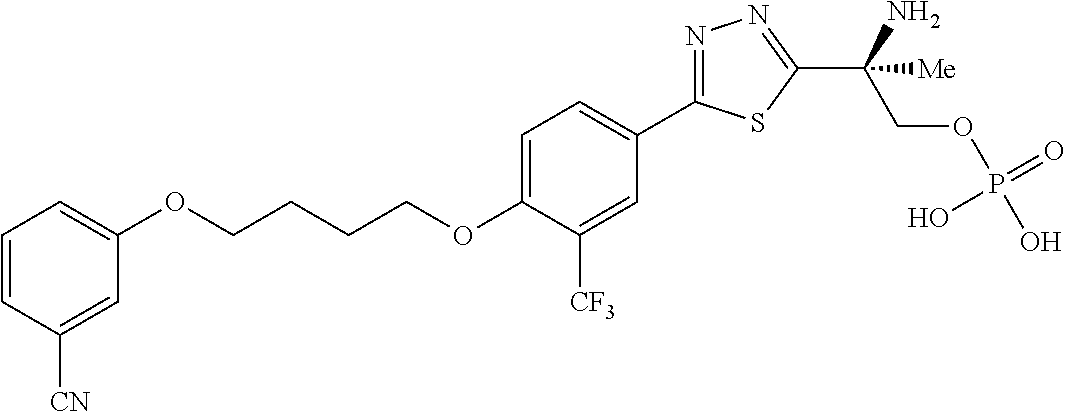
O(CCCCOC1=CC=C(C2=NN=C(C(COP(O)(=O)O)(N)[Me])S2)C=C1[CF3])C1=CC=CC([CN])=C1
